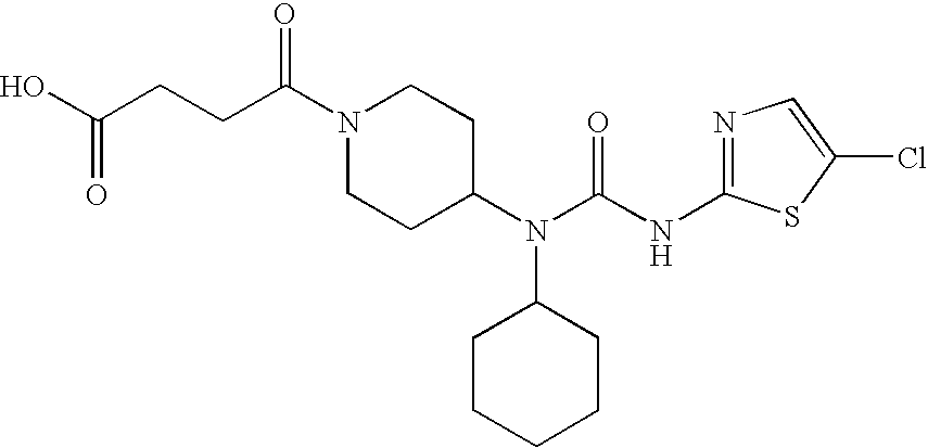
N1=C(NC(N(C2CCN(C(CCC(O)=O)=O)CC2)C2CCCCC2)=O)SC(Cl)=C1
